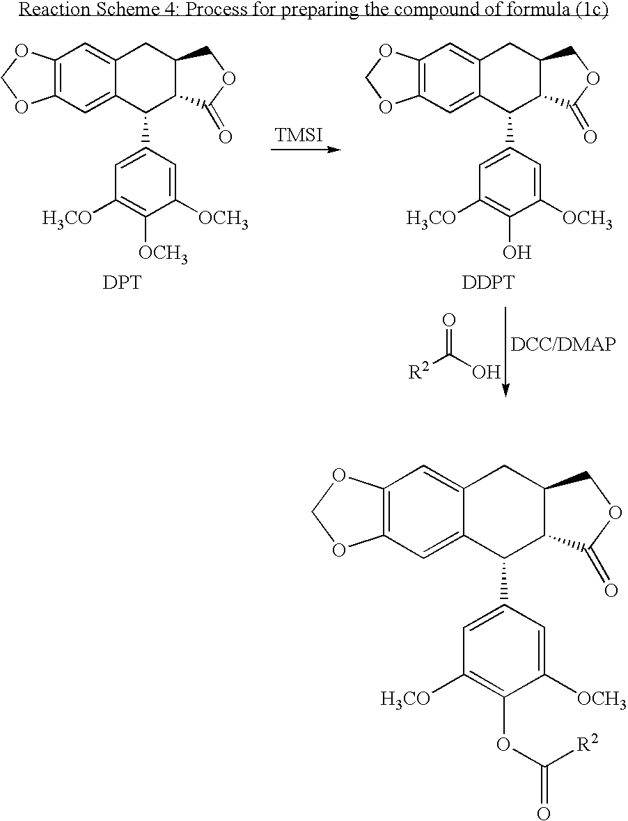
C12=C(C=C3C(=C1)CC1C(C3C3=CC([H3CO])=C(OC([R2])=O)C([OCH3])=C3)C(=O)OC1)OCO2.C12=C(C=C3C(=C1)CC1C(C3C3=CC([H3CO])=C([OCH3])C([OCH3])=C3)C(=O)OC1)OCO2.[DPT].C12=C(C=C3C(=C1)CC1C(C3C3=CC([H3CO])=C(O)C([OCH3])=C3)C(=O)OC1)OCO2.[DDPT].[R2]C(O)=O.[TMSI]
